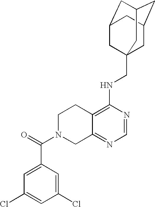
C12=C(NCC34CC5CC(CC(C3)C5)C4)N=CN=C1CN(C(=O)C1=CC(Cl)=CC(Cl)=C1)CC2
